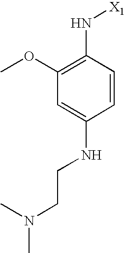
C1=C(NCCN(C)C)C=CC(N[X1])=C1OC
